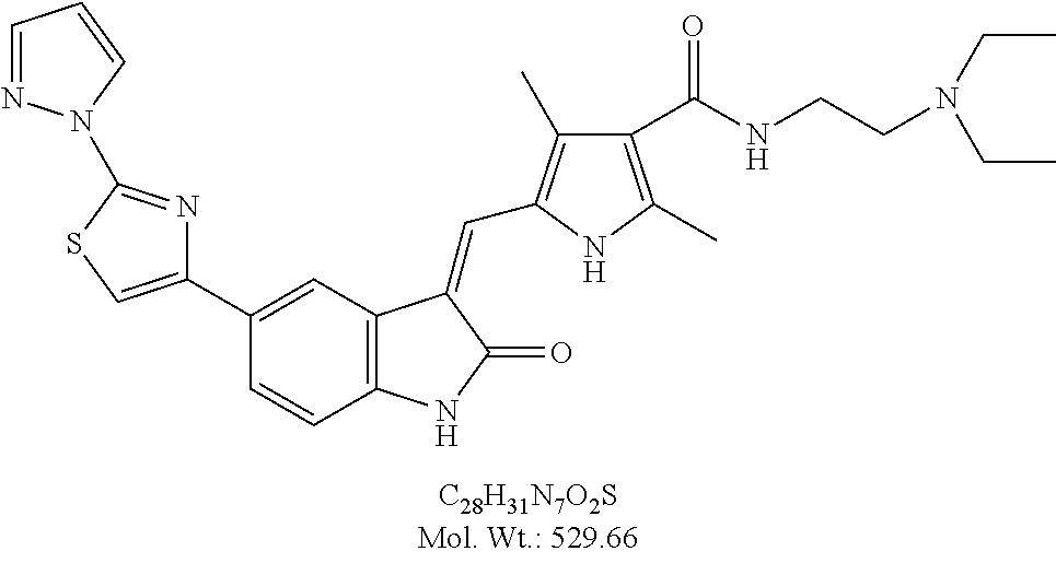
C1(C2=CC3=C(C=C2)NC(=O)C3=CC2=C(C)C(C(NCCN(CC)CC)=O)=C(C)N2)=CSC(N2N=CC=C2)=N1
